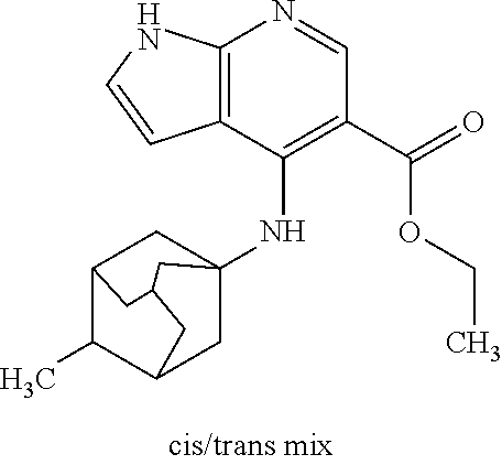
C12=C(C(NC34CC5C(C)C(C3)CC(C4)C5)=C(C(=O)OCC)C=N1)C=CN2
